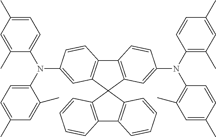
C12=C(C=C(N(C3=C(C)C=C(C)C=C3)C3=C(C)C=C(C)C=C3)C=C1)C1(C3=C2C=CC(N(C2=CC=C(C)C=C2C)C2=CC=C(C)C=C2C)=C3)C2=C(C3=C1C=CC=C3)C=CC=C2
